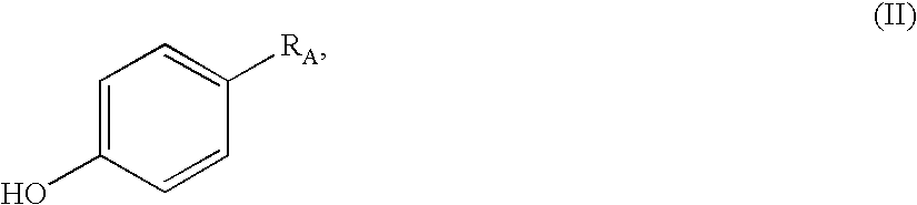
C1=C(O)C=CC([RA])=C1
